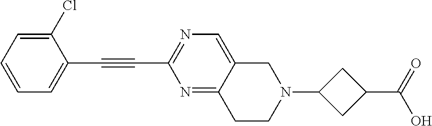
C1=CC=C(Cl)C(C#CC2=NC=C3C(=N2)CCN(C2CC(C(O)=O)C2)C3)=C1
